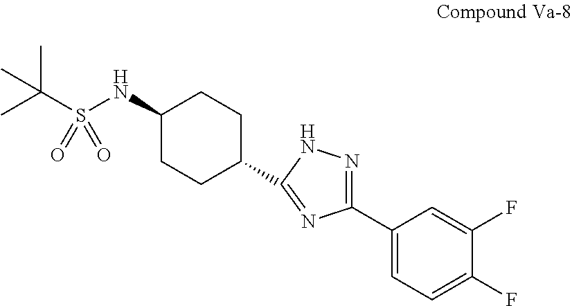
CC(S(NC1CCC(C2=NC(C3=CC=C(F)C(F)=C3)=NN2)CC1)(=O)=O)(C)C
